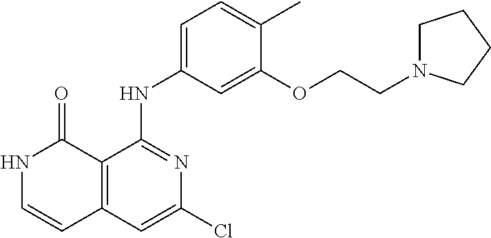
C1=C(C)C(OCCN2CCCC2)=CC(NC2=NC(Cl)=CC3=C2C(=O)NC=C3)=C1
